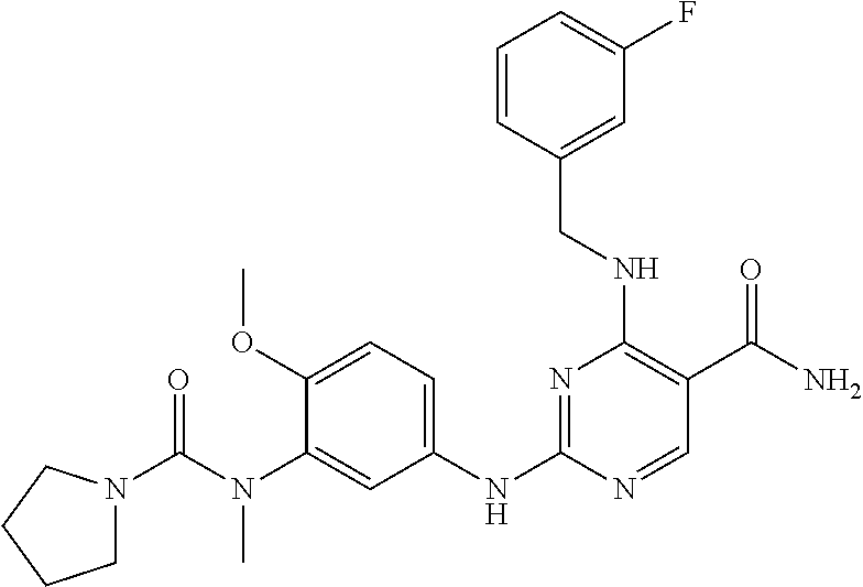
C1(OC)=CC=C(NC2=NC(NCC3=CC(F)=CC=C3)=C(C(N)=O)C=N2)C=C1N(C(=O)N1CCCC1)C
